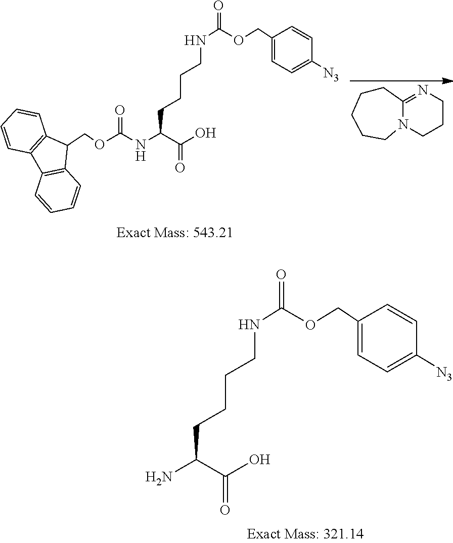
C1CCCCN2C1=NCCC2.C1=C([N3])C=CC(COC(NCCCCC(C(=O)O)NC(=O)OCC2C3=C(C=CC=C3)C3=C2C=CC=C3)=O)=C1.C1=C([N3])C=CC(COC(NCCCCC(C(=O)O)N)=O)=C1
